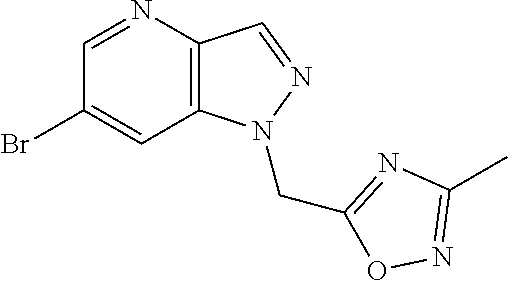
C1(Br)=CC2=C(C=NN2CC2=NC(C)=NO2)N=C1
